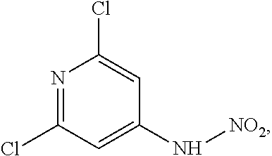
N1=C(Cl)C=C(N[NO2])C=C1Cl
